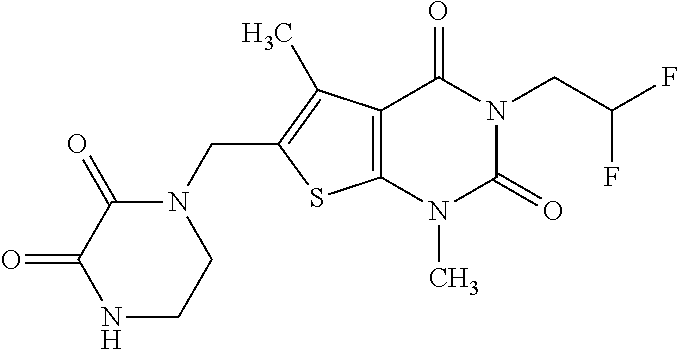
C12=C(N(C)C(=O)N(CC(F)F)C1=O)SC(CN1C(=O)C(=O)NCC1)=C2C
